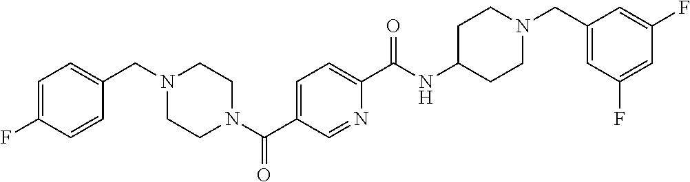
C1=C(F)C=CC(CN2CCN(C(C3=CC=C(C(NC4CCN(CC5=CC(F)=CC(F)=C5)CC4)=O)N=C3)=O)CC2)=C1
